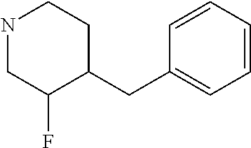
N1CC(F)C(CC2=CC=CC=C2)CC1
